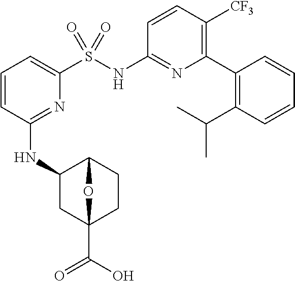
C1(C2=C(C(C)C)C=CC=C2)=C([CF3])C=CC(NS(C2=CC=CC(NC3CC4(C(=O)O)CCC3O4)=N2)(=O)=O)=N1
